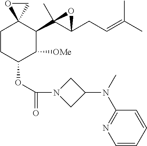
O(C1C([OMe])C(C2(C)C(CC=C(C)C)O2)C2(CC1)CO2)C(N1CC(N(C)C2=NC=CC=C2)C1)=O
